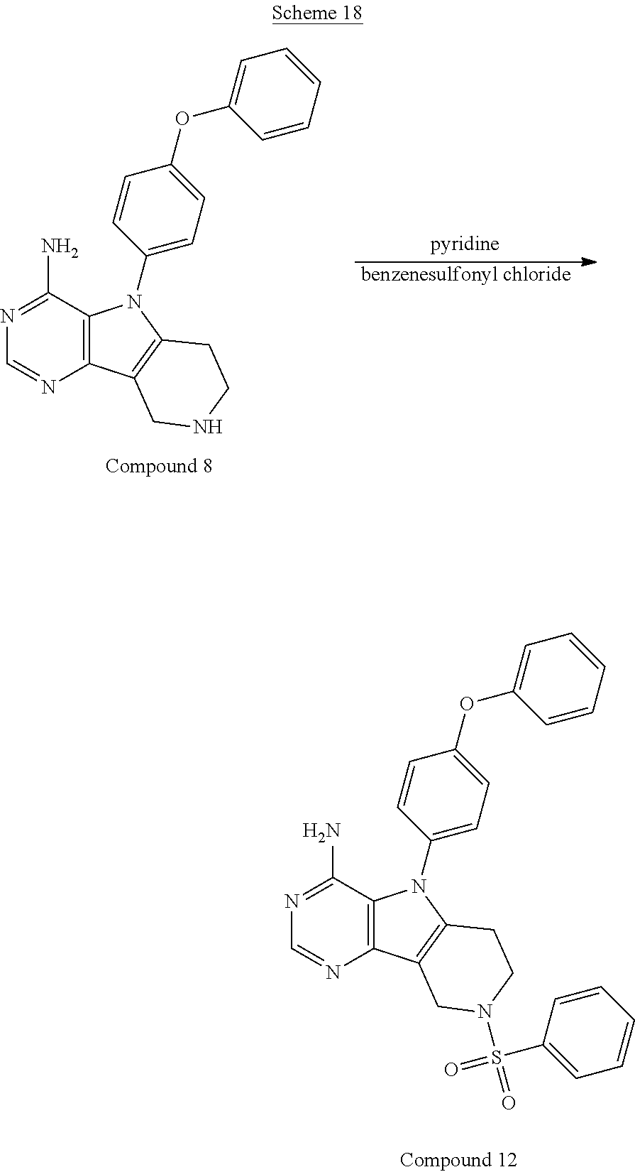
N1=C(N)C2=C(N=C1)C1=C(N2C2=CC=C(OC3=CC=CC=C3)C=C2)CCN(S(=O)(=O)C2=CC=CC=C2)C1.N1=C(N)C2=C(N=C1)C1=C(N2C2=CC=C(OC3=CC=CC=C3)C=C2)CCNC1.[benzenesulfonyl chloride]
